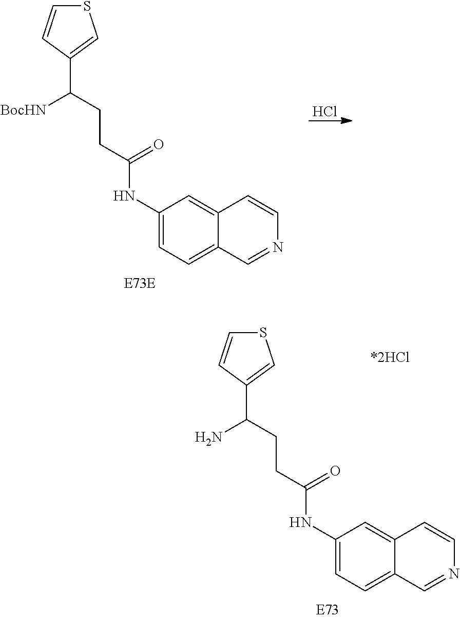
S1C=CC(C(CCC(NC2=CC=C3C(=C2)C=CN=C3)=O)N)=C1.S1C=CC(C(CCC(NC2=CC=C3C(=C2)C=CN=C3)=O)[BocHN])=C1.Cl
